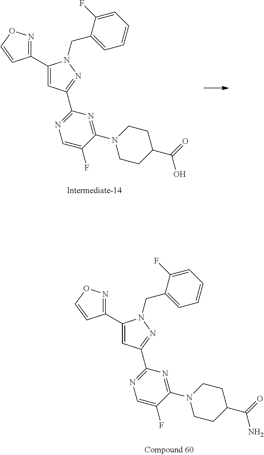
C1(C2=CC(C3=NC=C(F)C(N4CCC(C(=O)N)CC4)=N3)=NN2CC2=CC=CC=C2F)=NOC=C1.C1(C2=CC(C3=NC=C(F)C(N4CCC(C(=O)O)CC4)=N3)=NN2CC2=CC=CC=C2F)=NOC=C1
